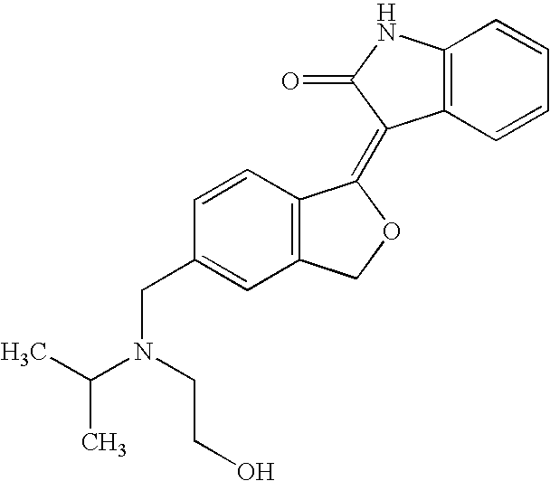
C1=CC(CN(C(C)C)CCO)=CC2=C1C(=C1C3=C(C=CC=C3)NC1=O)OC2
